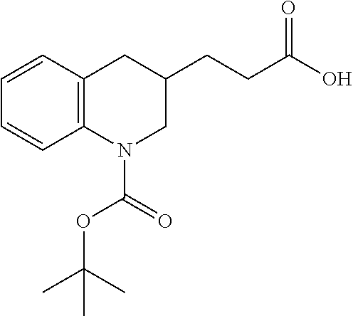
C1=CC2=C(C=C1)N(C(OC(C)(C)C)=O)CC(CCC(O)=O)C2
